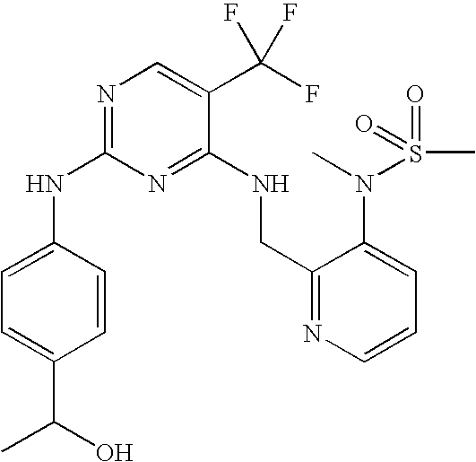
C1(NC2=CC=C(C(C)O)C=C2)=NC=C(C(F)(F)F)C(NCC2=NC=CC=C2N(C)S(C)(=O)=O)=N1
